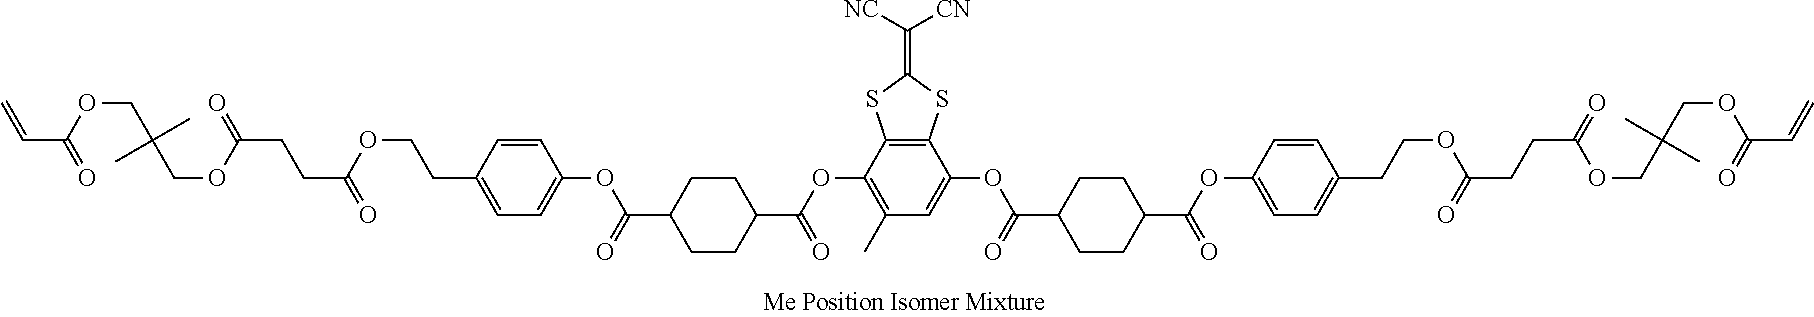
C1=C(OC(=O)C2CCC(C(=O)OC3=CC=C(CCOC(CCC(=O)OCC(C)(C)COC(C=C)=O)=O)C=C3)CC2)C2=C(C(OC(C3CCC(C(=O)OC4=CC=C(CCOC(CCC(=O)OCC(C)(C)COC(C=C)=O)=O)C=C4)CC3)=O)=C1C)SC(=C([NC])[CN])S2
